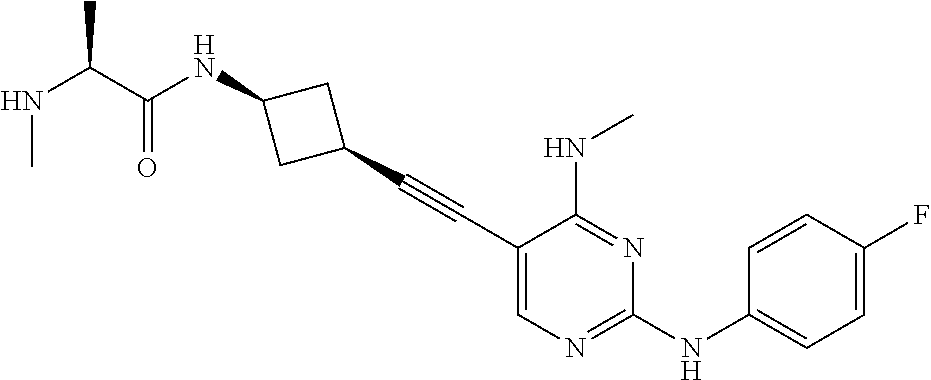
C1(C#CC2CC(NC(C(NC)C)=O)C2)=CN=C(NC2=CC=C(F)C=C2)N=C1NC
